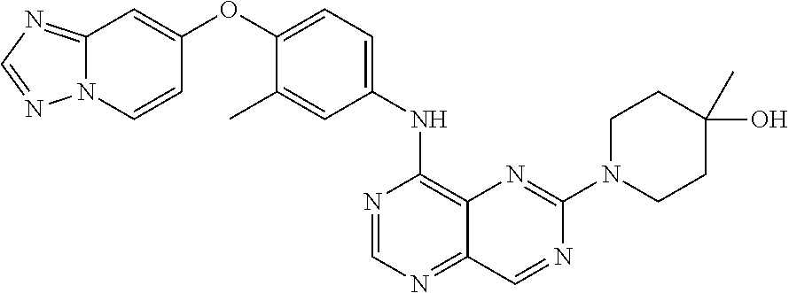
C1=NC(NC2=CC=C(OC3=CC4=NC=NN4C=C3)C(C)=C2)=C2C(=N1)C=NC(N1CCC(C)(O)CC1)=N2
